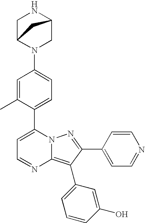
C1(C2=CC=C(N3CC4NCC3C4)C=C2C)=CC=NC2=C(C3=CC=CC(O)=C3)C(C3=CC=NC=C3)=NN12
